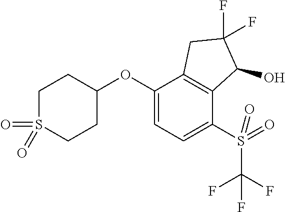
C1(OC2CCS(=O)(=O)CC2)=CC=C(S(C(F)(F)F)(=O)=O)C2=C1CC(F)(F)C2O
